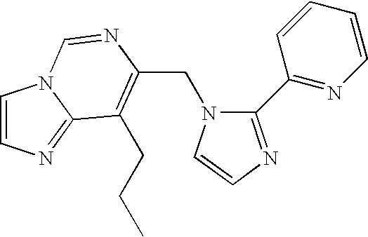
C(N1C(C2=NC=CC=C2)=NC=C1)C1=C(CCC)C2=NC=CN2C=N1
